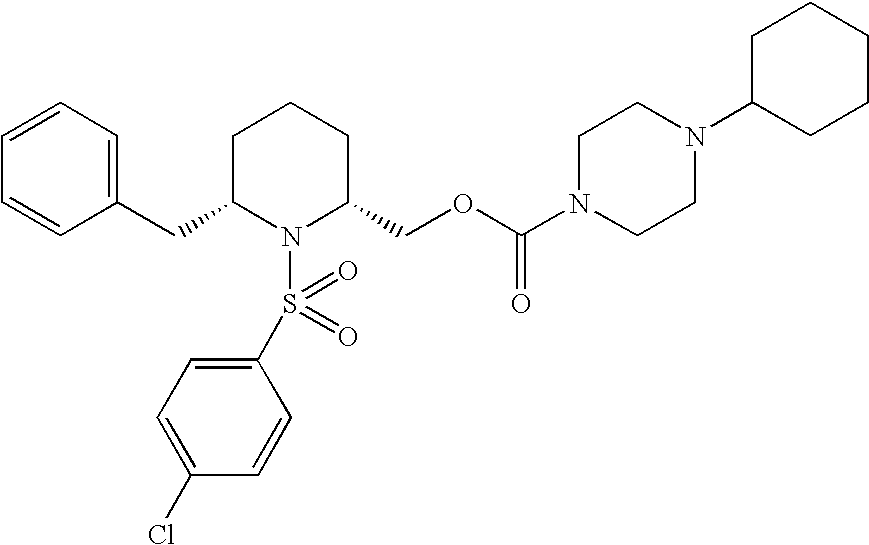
C1(CC2N(S(=O)(=O)C3=CC=C(Cl)C=C3)C(COC(=O)N3CCN(C4CCCCC4)CC3)CCC2)=CC=CC=C1
